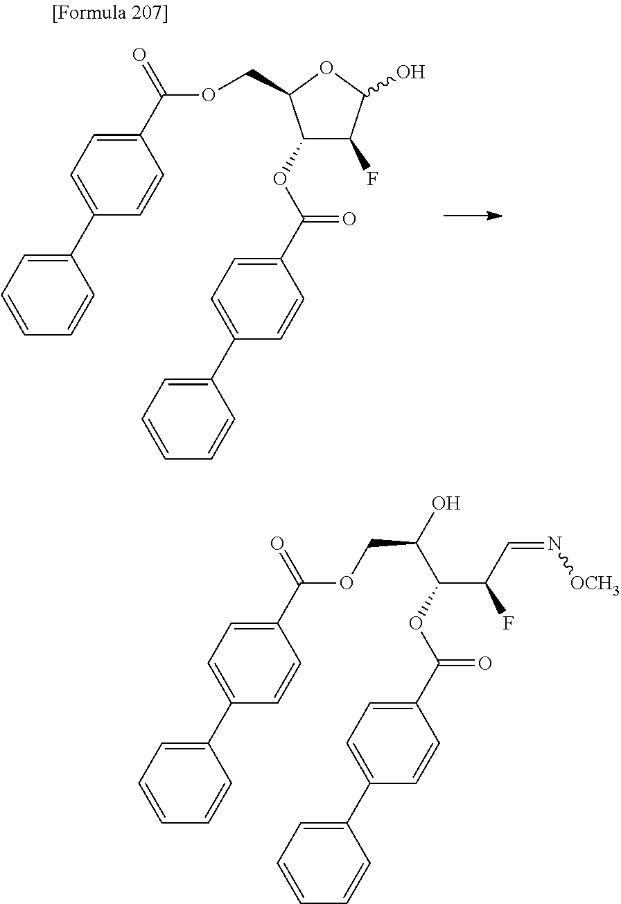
C1(OC(=O)C2=CC=C(C3=CC=CC=C3)C=C2)C(F)C(O)OC1COC(=O)C1=CC=C(C2=CC=CC=C2)C=C1.C(F)(C(OC(=O)C1=CC=C(C2=CC=CC=C2)C=C1)C(COC(=O)C1=CC=C(C2=CC=CC=C2)C=C1)O)C=N[OCH3]
